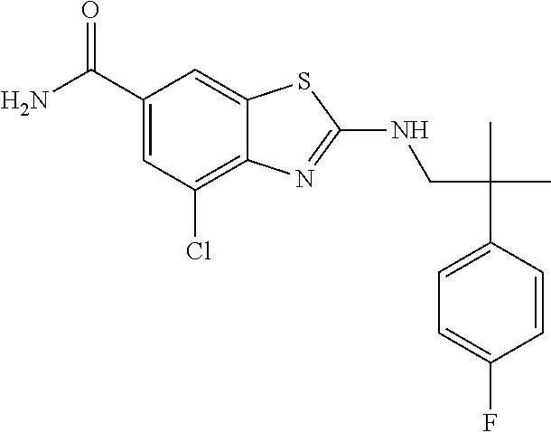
C(CNC1=NC2=C(Cl)C=C(C(N)=O)C=C2S1)(C1=CC=C(F)C=C1)(C)C
